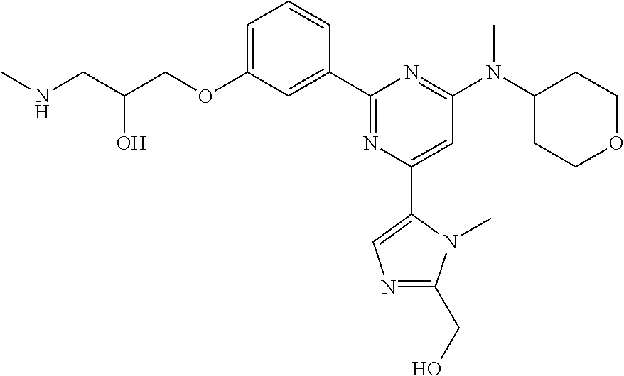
C1=C(OCC(CNC)O)C=C(C2=NC(C3=CN=C(CO)N3C)=CC(N(C3CCOCC3)C)=N2)C=C1
